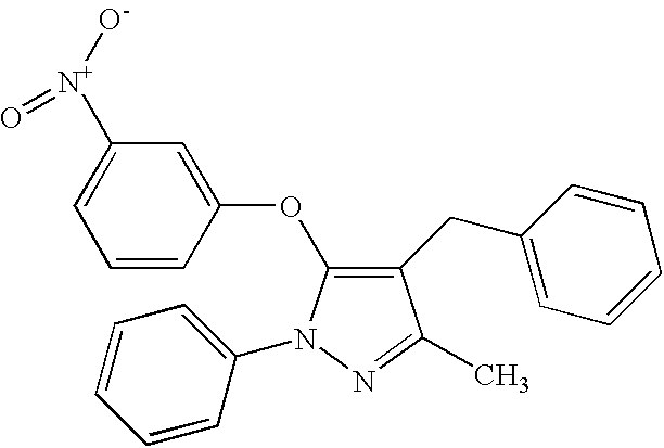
C1=CC(OC2=C(CC3=CC=CC=C3)C(C)=NN2C2=CC=CC=C2)=CC([N+]([O-])=O)=C1
